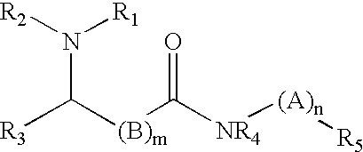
C(N([R2])[R1])([(B)m]C([NR4][(A)n][R5])=O)[R3]
